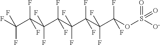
FC(C(C(C(C(C(C(C(OS(=O)(=O)[O-])(F)F)(F)F)(F)F)(F)F)(F)F)(F)F)(F)F)(F)F
